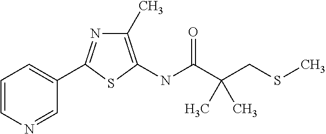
C1=CC=C(C2=NC(C)=C(NC(=O)C(CSC)(C)C)S2)C=N1
